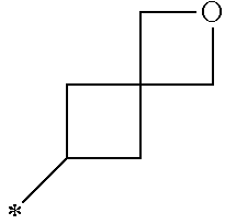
C1C(C)CC12COC2
